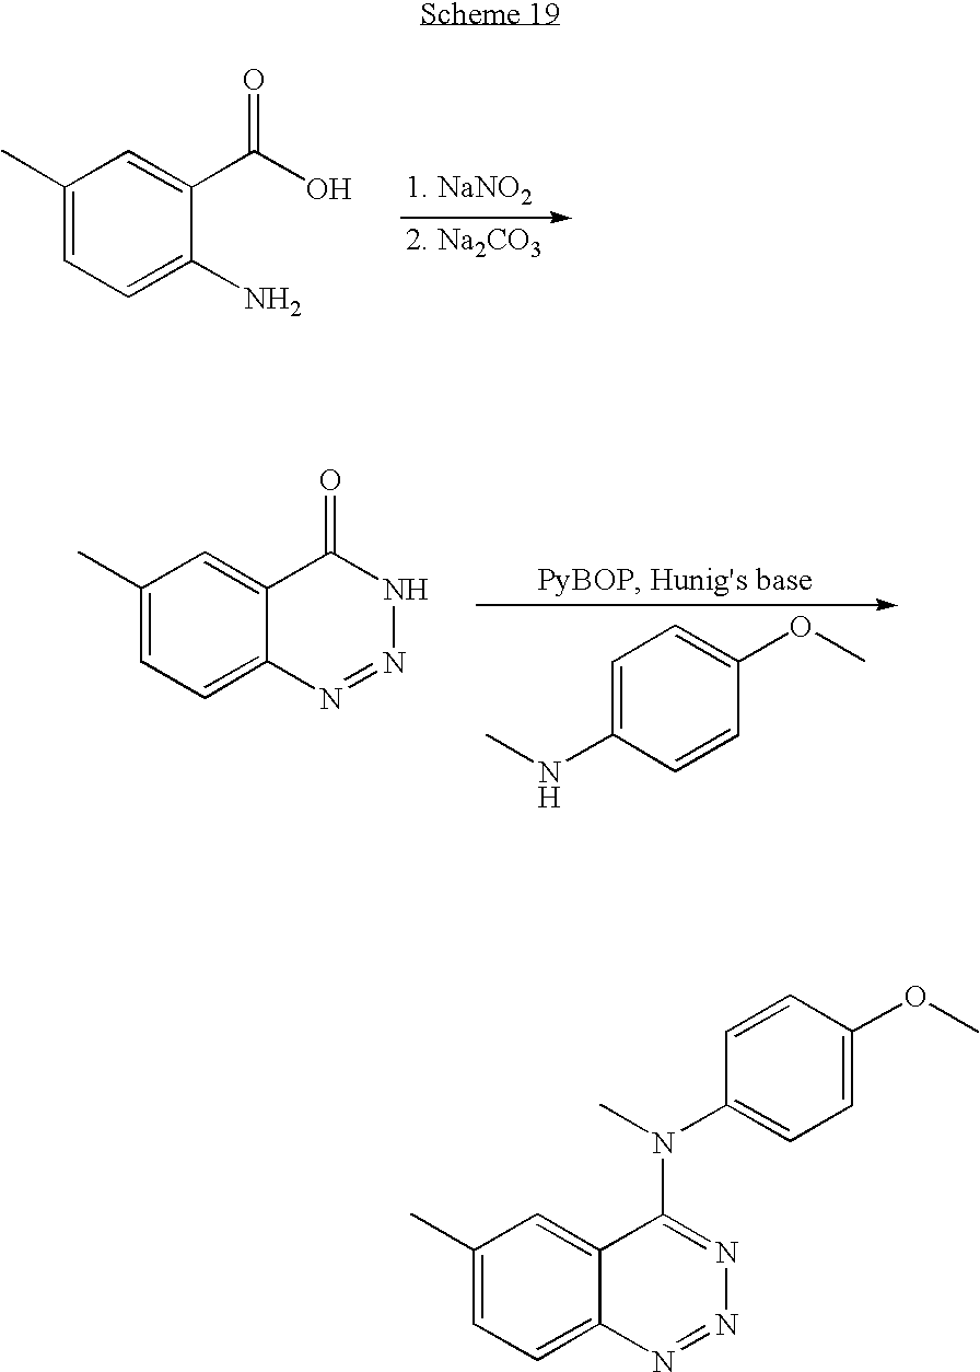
C1(C)=CC=C(N)C(C(O)=O)=C1.C1(C)=CC=C2C(=C1)C(=O)NN=N2.C1=C(NC)C=CC(OC)=C1.C1(C)=CC=C2C(=C1)C(N(C1=CC=C(OC)C=C1)C)=NN=N2
